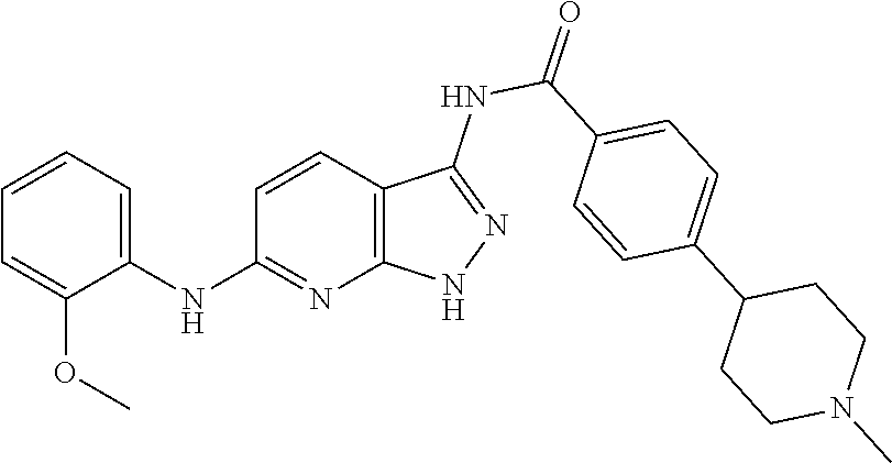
C1=CC=C(NC2=NC3=C(C=C2)C(NC(=O)C2=CC=C(C4CCN(C)CC4)C=C2)=NN3)C(OC)=C1
